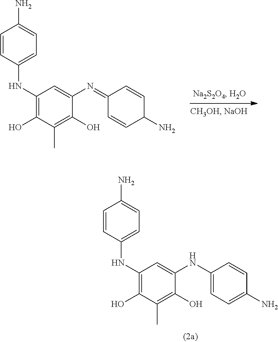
C1=CC(NC2=C(O)C(C)=C(O)C(NC3=CC=C(N)C=C3)=C2)=CC=C1N.C1=CC(NC2=C(O)C(C)=C(O)C(N=C3C=CC(N)C=C3)=C2)=CC=C1N
